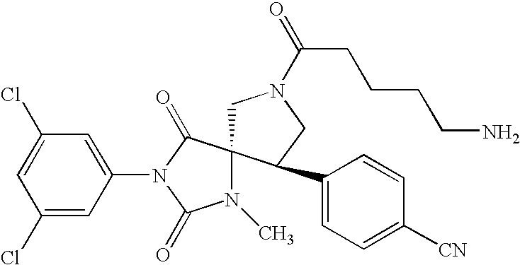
ClC1=CC(Cl)=CC(N2C(=O)C3(N(C)C2=O)CN(C(CCCCN)=O)CC3C2=CC=C([CN])C=C2)=C1
